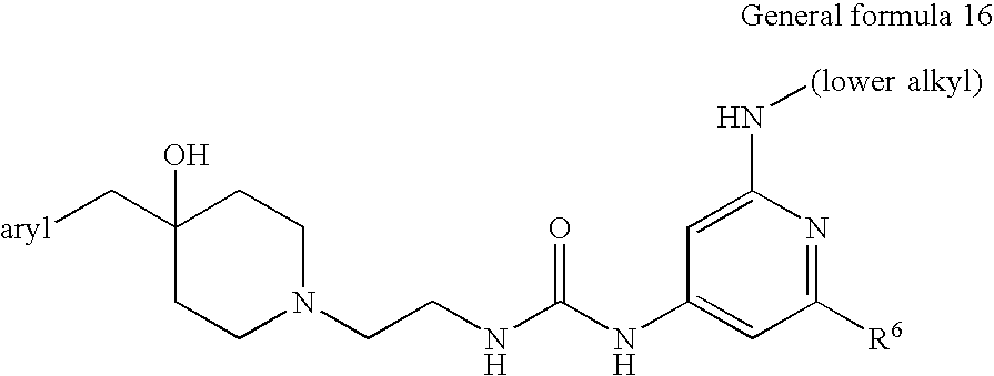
C(NC(NC1=CC([R6])=NC(N[(lower])=C1)=O)CN1CCC(C[aryl])(O)CC1.[alkyl)]
